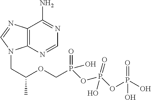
C12=C(N=CN=C1N)N(CC(OCP(OP(OP(O)(=O)O)(=O)O)(O)=O)C)C=N2
